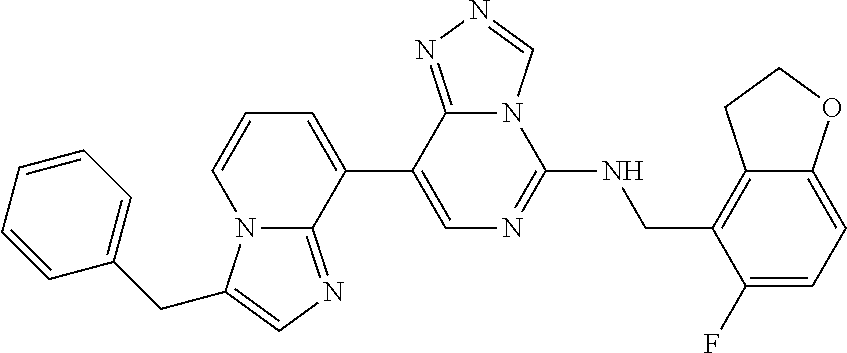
N12C(=NC=C1CC1=CC=CC=C1)C(C1=CN=C(NCC3=C4C(=CC=C3F)OCC4)N3C1=NN=C3)=CC=C2
